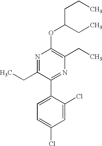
C1(OC(CCC)CC)=C(CC)N=C(C2=CC=C(Cl)C=C2Cl)C(CC)=N1
